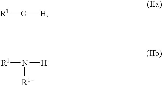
[R1]O[H].[R1]N([H])[R1-]
